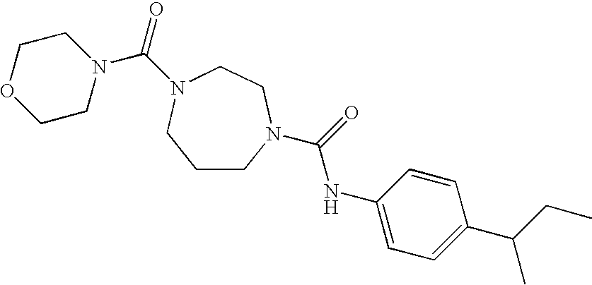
C1CN(C(=O)NC2=CC=C(C(CC)C)C=C2)CCN(C(=O)N2CCOCC2)C1
